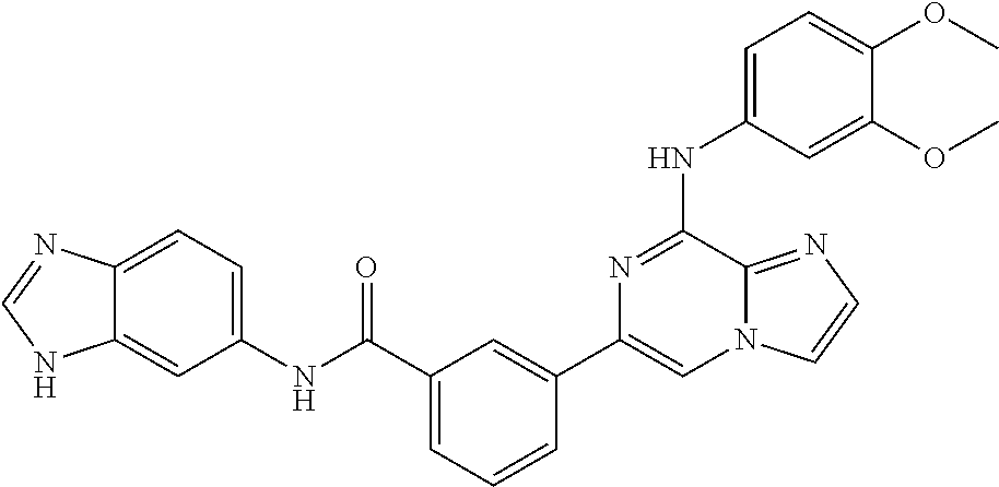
C1=C(NC2=NC(C3=CC(C(NC4=CC=C5C(=C4)NC=N5)=O)=CC=C3)=CN3C2=NC=C3)C=C(OC)C(OC)=C1
